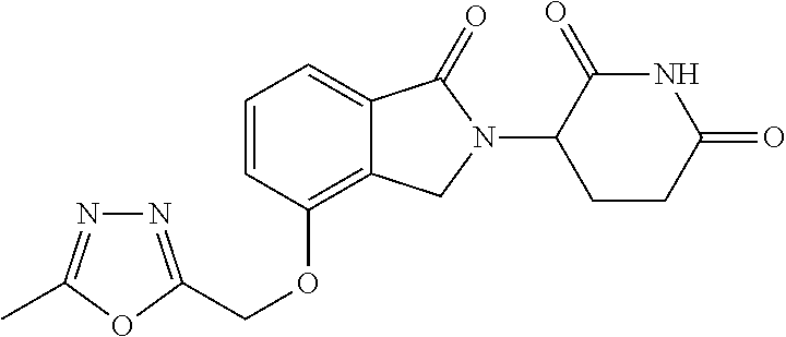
C1(OCC2=NN=C(C)O2)=C2C(=CC=C1)C(=O)N(C1CCC(=O)NC1=O)C2
